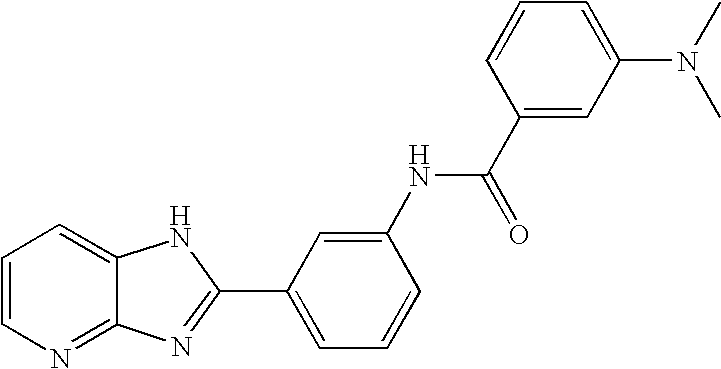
C1=CN=C2C(=C1)NC(C1=CC=CC(NC(C3=CC(N(C)C)=CC=C3)=O)=C1)=N2
